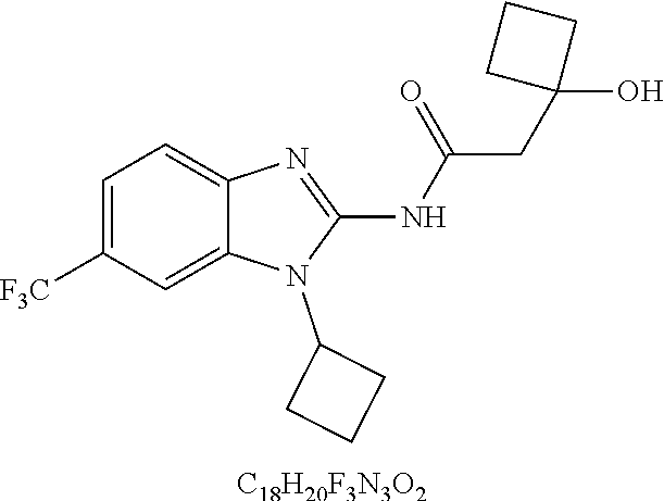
C1=C([F3C])C=C2C(=C1)N=C(NC(CC1(O)CCC1)=O)N2C1CCC1.[C18H20F3N3O2]
